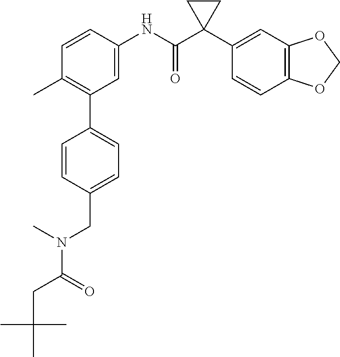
C1=C(NC(C2(C3=CC4=C(C=C3)OCO4)CC2)=O)C=CC(C)=C1C1=CC=C(CN(C(CC(C)(C)C)=O)C)C=C1
